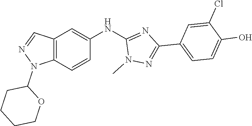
C1CCCOC1N1C2=C(C=N1)C=C(NC1=NC(C3=CC=C(O)C(Cl)=C3)=NN1C)C=C2
